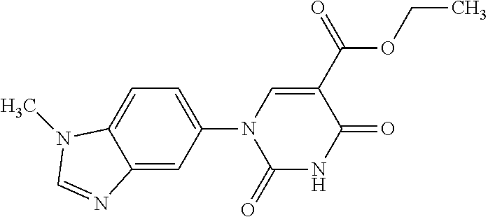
C12=CC(N3C(=O)NC(=O)C(C(=O)OCC)=C3)=CC=C1N(C)C=N2
